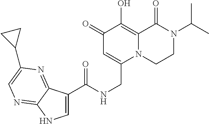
C1(=O)C=C(CNC(=O)C2=CNC3=NC=C(C4CC4)N=C23)N2C(=C1O)C(=O)N(C(C)C)CC2
